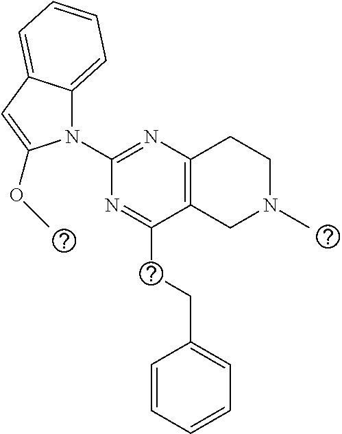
C1(N2C3=CC=CC=C3C=C2OC)=NC2=C(C(CCC3=CC=CC=C3)=N1)CN(C)CC2
